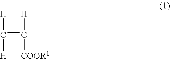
[H]C([H])=C([COOR1])[H]
